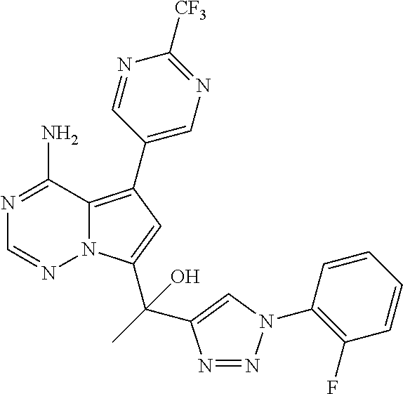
C1(C2=C3N(C(C(C4=CN(C5=C(F)C=CC=C5)N=N4)(C)O)=C2)N=CN=C3N)=CN=C([CF3])N=C1
